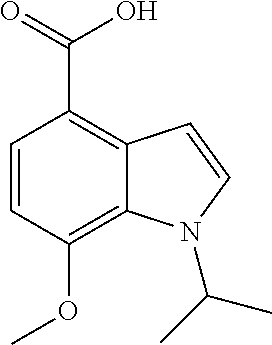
OC(=O)C1=C2C(=C(OC)C=C1)N(C(C)C)C=C2
